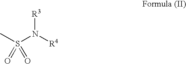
CS(N([R4])[R3])(=O)=O
